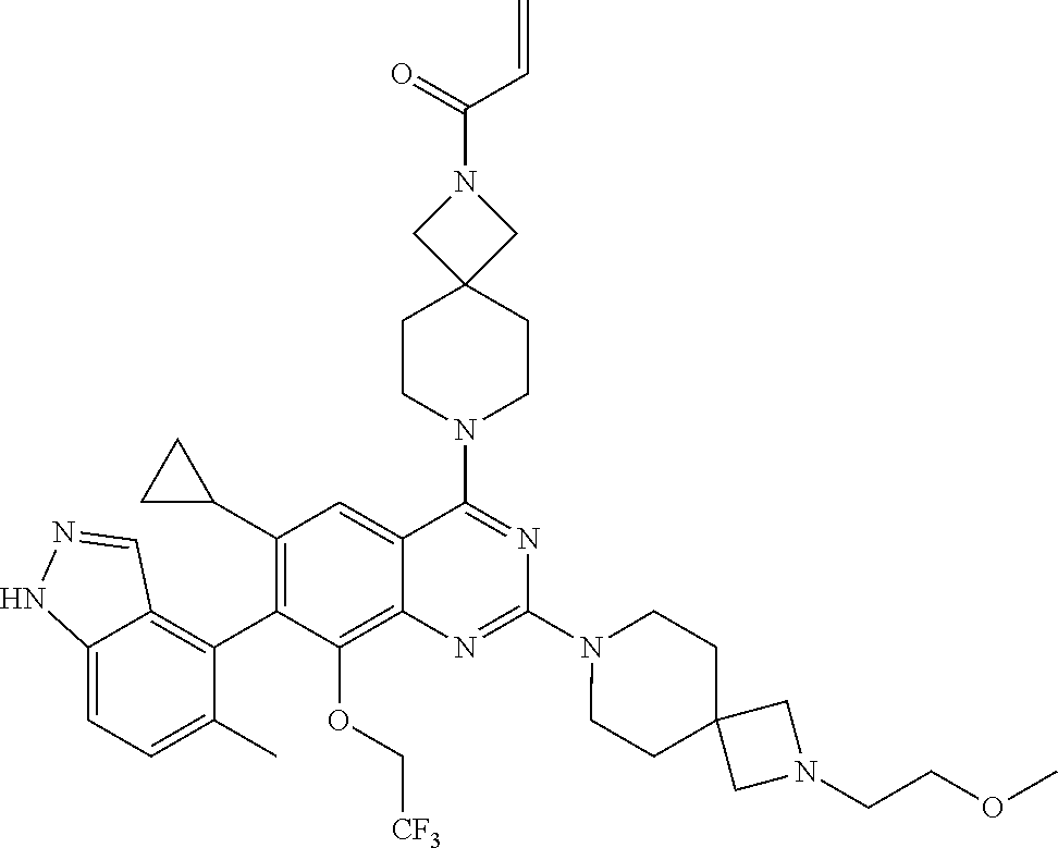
C12=CC=C(C)C(C3=C(C4CC4)C=C4C(=C3OC[CF3])N=C(N3CCC5(CC3)CN(CCOC)C5)N=C4N3CCC4(CC3)CN(C(=O)C=C)C4)=C1C=NN2
